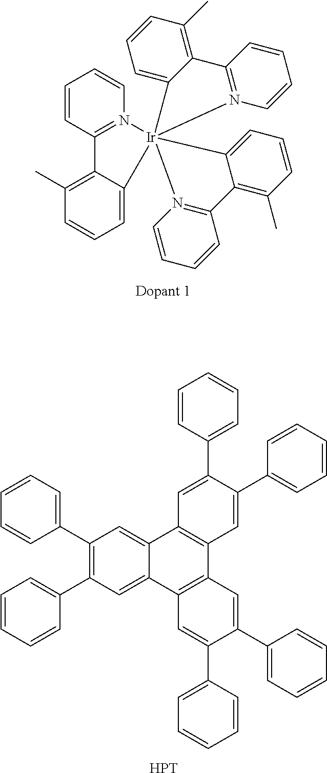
C1=CC2=N(C=C1)[Ir]13(C4=CC=CC(C)=C24)(N2=C(C=CC=C2)C2=C(C)C=CC=C21)C1=CC=CC(C)=C1C1=N3C=CC=C1.C1(C2=C(C3=CC=CC=C3)C=C3C(=C2)C2=C(C4=C3C=C(C3=CC=CC=C3)C(C3=CC=CC=C3)=C4)C=C(C3=CC=CC=C3)C(C3=CC=CC=C3)=C2)=CC=CC=C1.[HPT]
